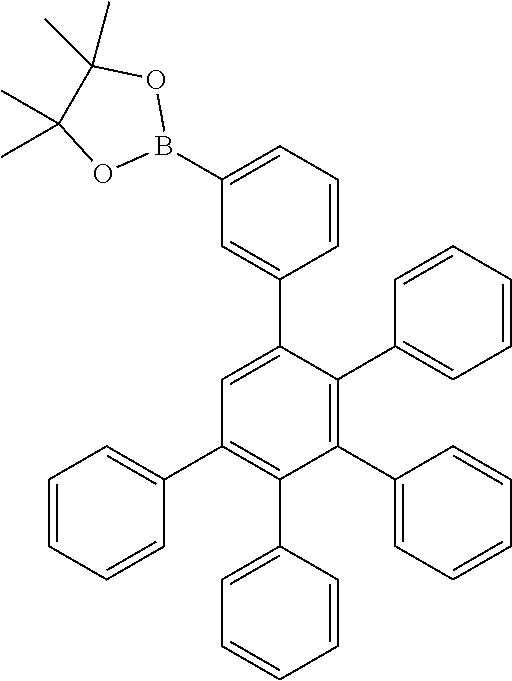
C1(C2=CC=CC=C2)=C(C2=CC=CC=C2)C(C2=CC(B3OC(C)(C)C(C)(C)O3)=CC=C2)=CC(C2=CC=CC=C2)=C1C1=CC=CC=C1
